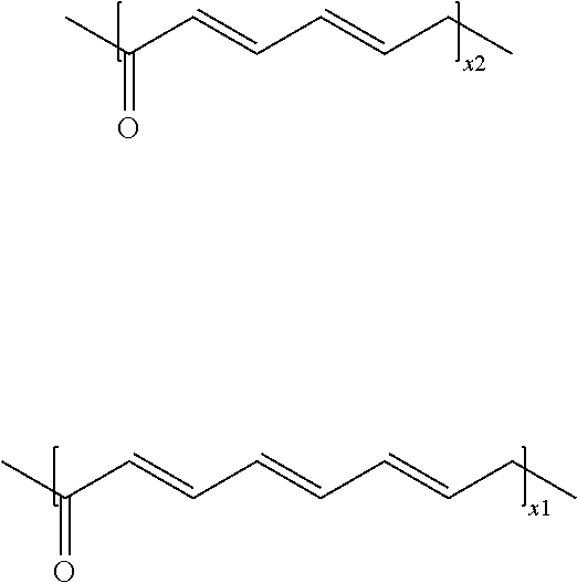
CC(C=CC=CCC)=O.CC(C=CC=CC=CCC)=O
